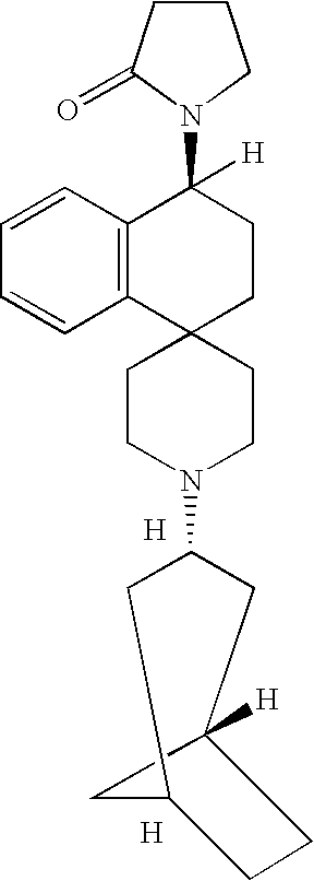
[H].[H].C12(CCN(C3CC4([H])CCC(C3)C4)CC1)CCC([H])(N1C(=O)CCC1)C1=C2C=CC=C1
